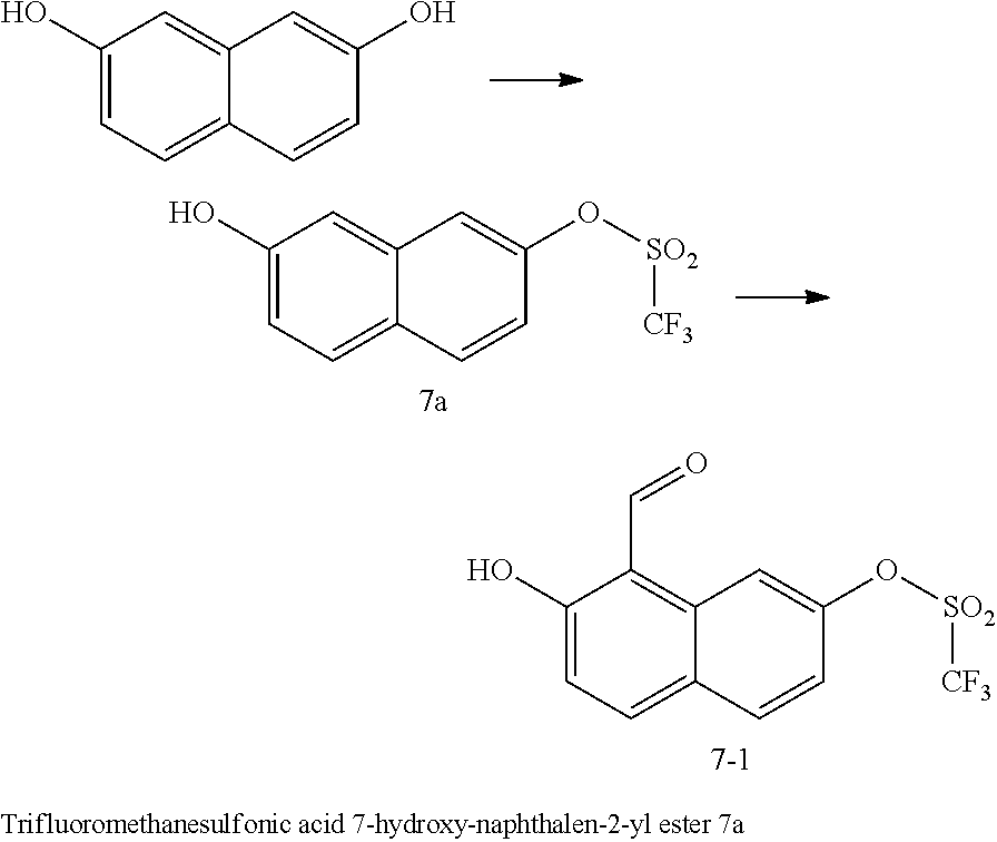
C1(O)=CC=C2C(=C1C=O)C=C(O[SO2][CF3])C=C2.C1(O)=CC=C2C(=C1)C=C(O)C=C2.C1(O)=CC=C2C(=C1)C=C(O[SO2][CF3])C=C2
